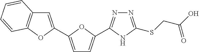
N1=C(SCC(O)=O)NC(C2=CC=C(C3=CC4=C(O3)C=CC=C4)O2)=N1
